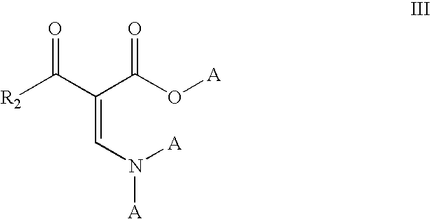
C(=CN([A])[A])(C(O[A])=O)C([R2])=O
